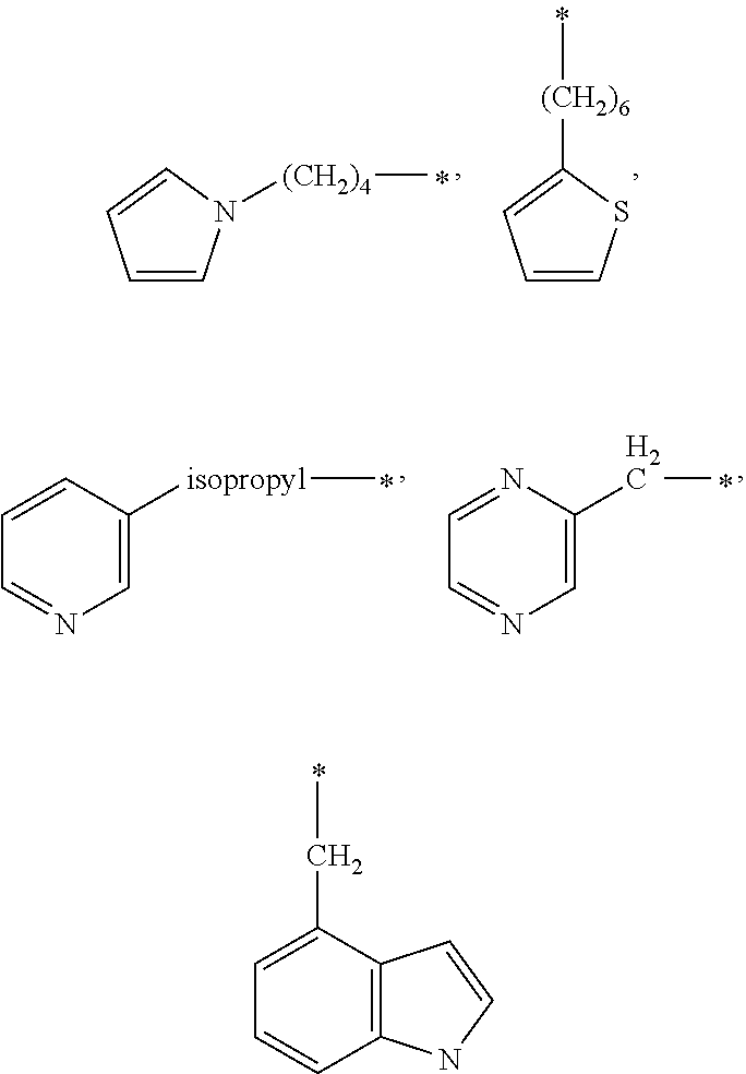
C1=CN([(CH2)4]C)C=C1.C1=CSC([(CH2)6]C)=C1.C1=CC=NC=C1[isopropyl]C.N1=CC=NC=C1CC.C1(CC)=CC=CC2=C1C=CN2
